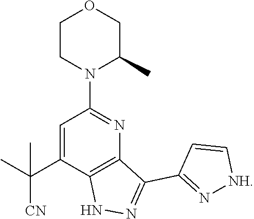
C1CN(C2=NC3=C(C(C(C)([CN])C)=C2)NN=C3C2=N[NH]C=C2)C(C)CO1
